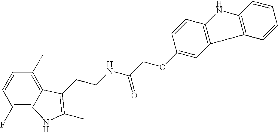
C1(F)=C2C(=C(C)C=C1)C(CCNC(COC1=CC3=C(C=C1)NC1=C3C=CC=C1)=O)=C(C)N2
